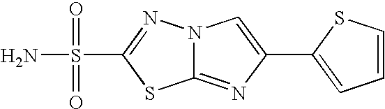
C12=NC(C3=CC=CS3)=CN1N=C(S(=O)(=O)N)S2
